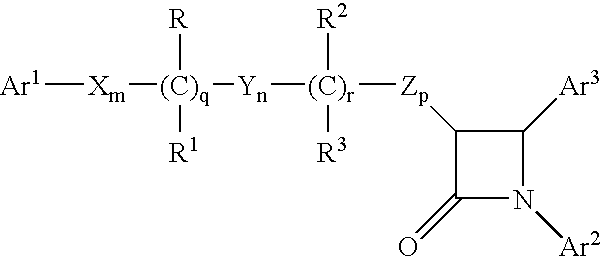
[Ar1][Xm][(C)q]([Yn][(C)r]([Zp]C1C(=O)N([Ar2])C1[Ar3])([R3])[R2])([R])[R1]
